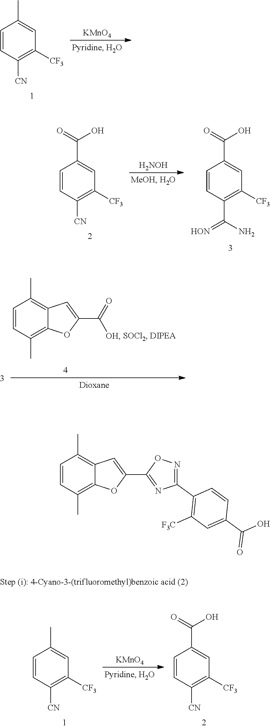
C1=CC([CN])=C([CF3])C=C1C.[KMnO4].C1=CC([CN])=C([CF3])C=C1C(O)=O.[H2NOH].C1=CC(C(=[HON])N)=C([CF3])C=C1C(O)=O.C1=CC(C)=C2C(=C1C)C=C(C([OH])=O)O2.C1=CC([CN])=C([CF3])C=C1C.[KMnO4].C1=CC([CN])=C([CF3])C=C1C(O)=O.C1=CC(C)=C2C(=C1C)C=C(C1=NC(C3=C([F3C])C=C(C(O)=O)C=C3)=NO1)O2
